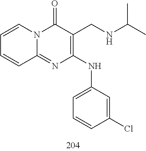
C1=CC=CC2=NC(NC3=CC=CC(Cl)=C3)=C(CNC(C)C)C(=O)N12
